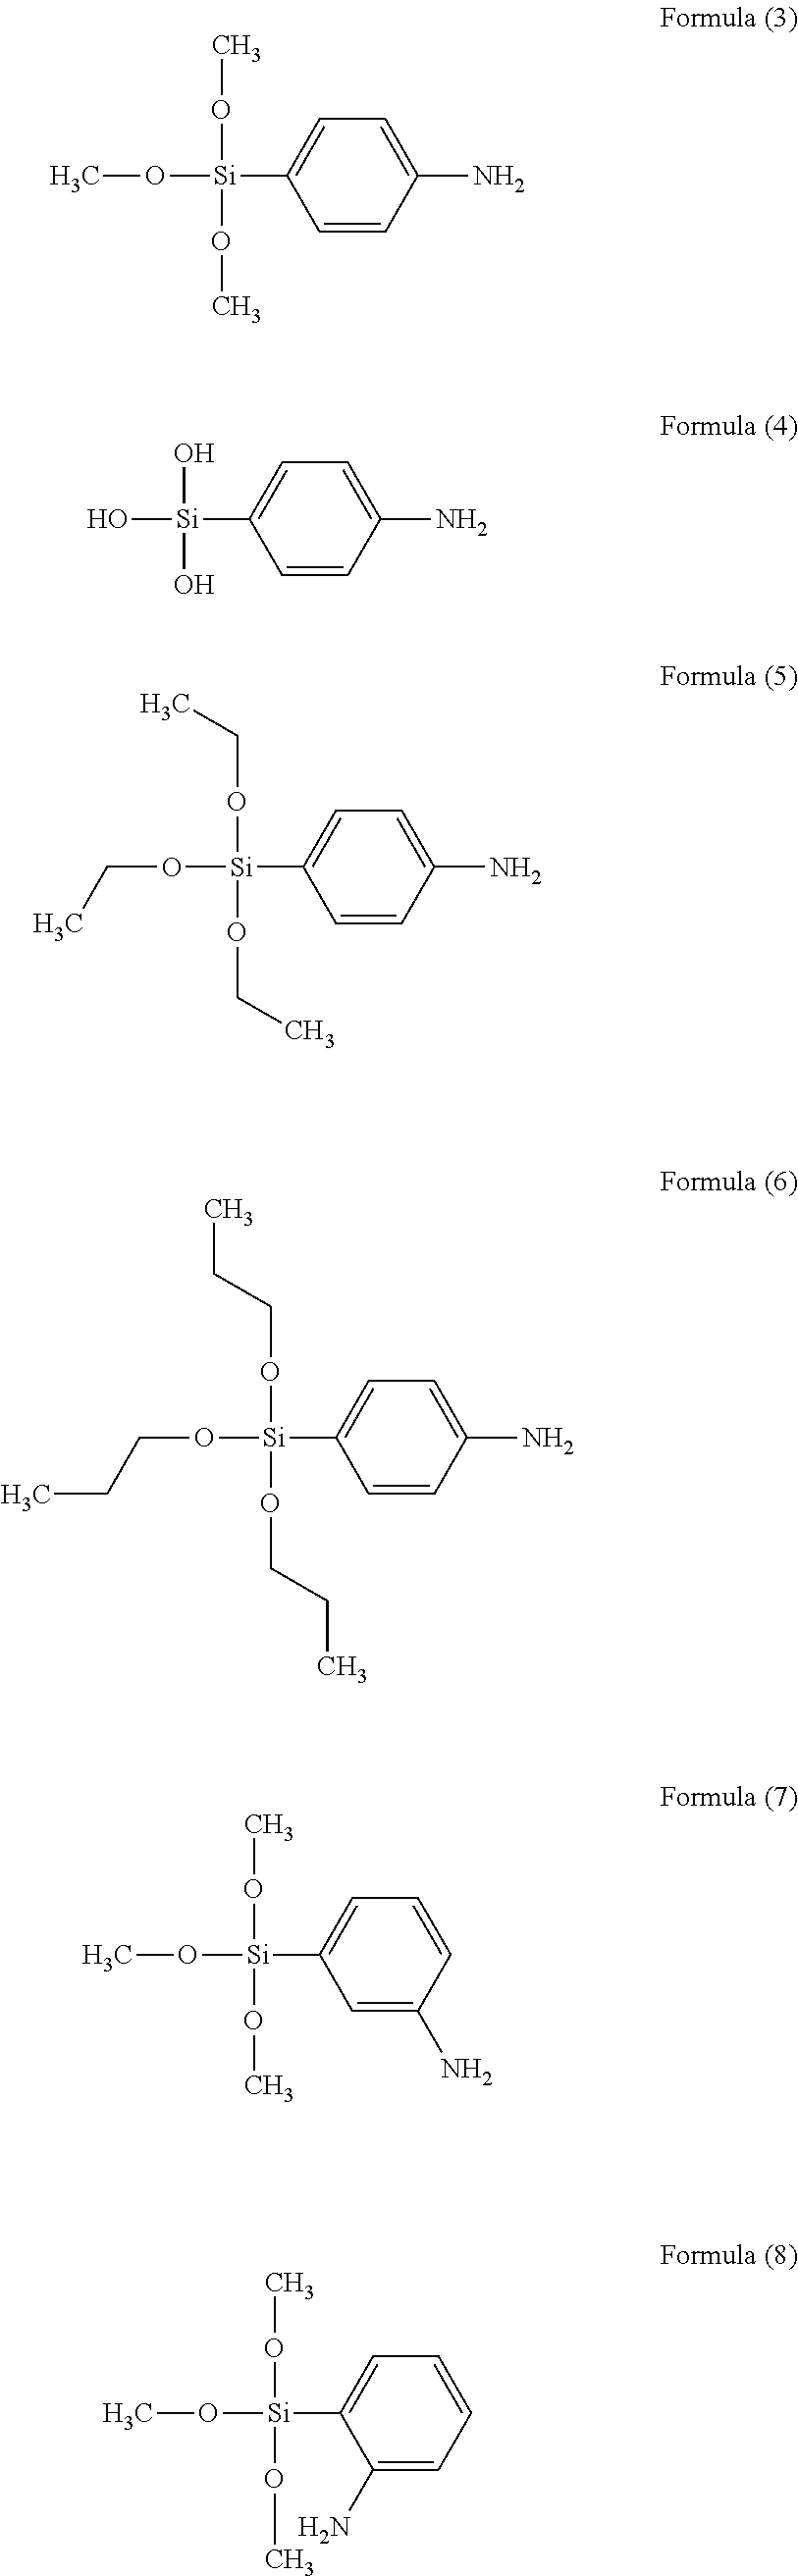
C1=CC(N)=CC=C1[Si](OC)(OC)OC.C1=CC(N)=CC=C1[Si](O)(O)O.C1=CC(N)=CC=C1[Si](OCC)(OCC)OCC.C1=CC(N)=CC=C1[Si](OCCC)(OCCC)OCCC.C1=C(N)C=CC=C1[Si](OC)(OC)OC.C1(N)=CC=CC=C1[Si](OC)(OC)OC
